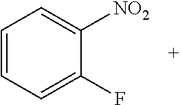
C1=CC=C([NO2])C(F)=C1
